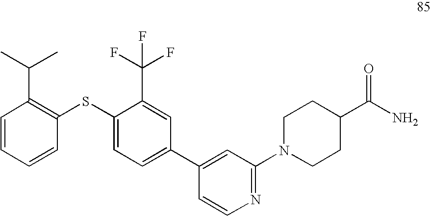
C1=CC=CC(SC2=CC=C(C3=CC(N4CCC(C(=O)N)CC4)=NC=C3)C=C2C(F)(F)F)=C1C(C)C
